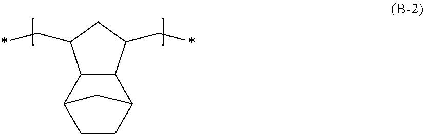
C12C(C3CCC1C3)C(C*)CC2C*
